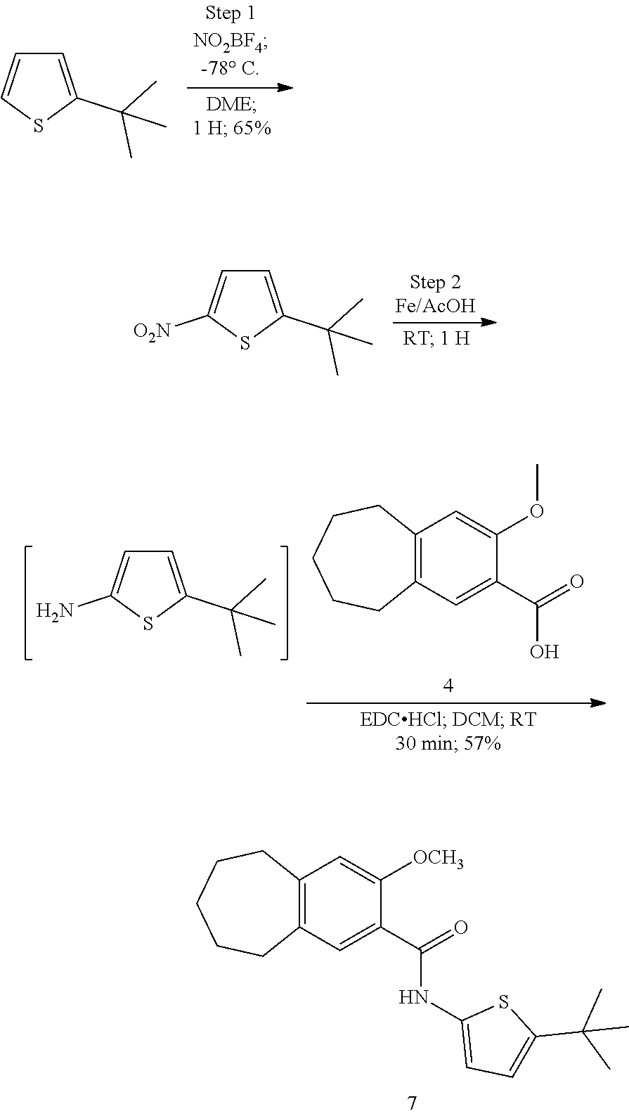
C1=C(C(C)(C)C)SC=C1.C1=C(C(C)(C)C)SC([O2N])=C1.C1=C([OCH3])C(C(=O)NC2=CC=C(C(C)(C)C)S2)=CC2=C1CCCCC2.C1=C(C(C)(C)C)SC(N)=C1.C1=C(OC)C(C(=O)O)=CC2=C1CCCCC2
